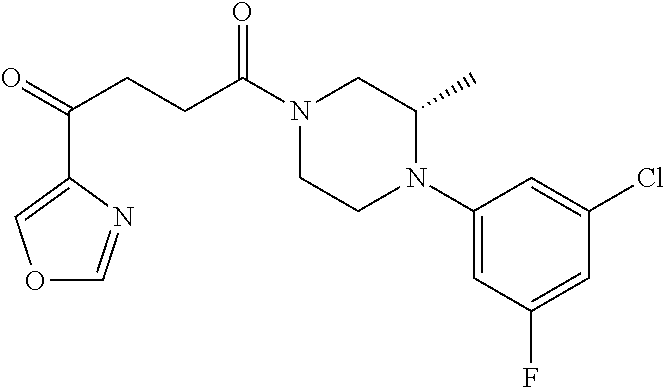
C1(N2CCN(C(CCC(=O)C3=COC=N3)=O)CC2C)=CC(F)=CC(Cl)=C1
